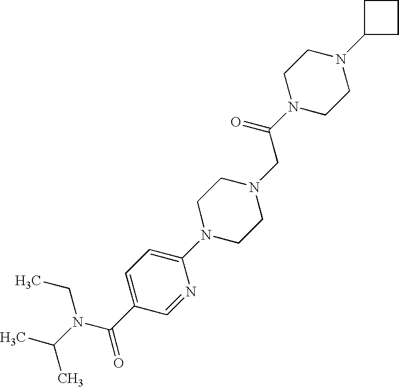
CC(N(CC)C(C1=CC=C(N2CCN(CC(N3CCN(C4CCC4)CC3)=O)CC2)N=C1)=O)C
